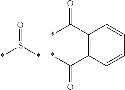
*S(=O)*.*C(=O)C1=C(C(=O)*)C=CC=C1
